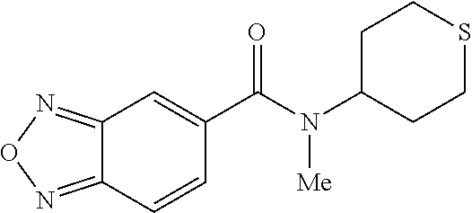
C12=NON=C1C=CC(C(N(C1CCSCC1)[Me])=O)=C2
